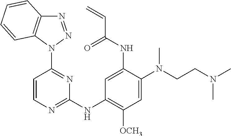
C1=CC(N2N=NC3=C2C=CC=C3)=NC(NC2=C([OCH3])C=C(N(C)CCN(C)C)C(NC(C=C)=O)=C2)=N1
